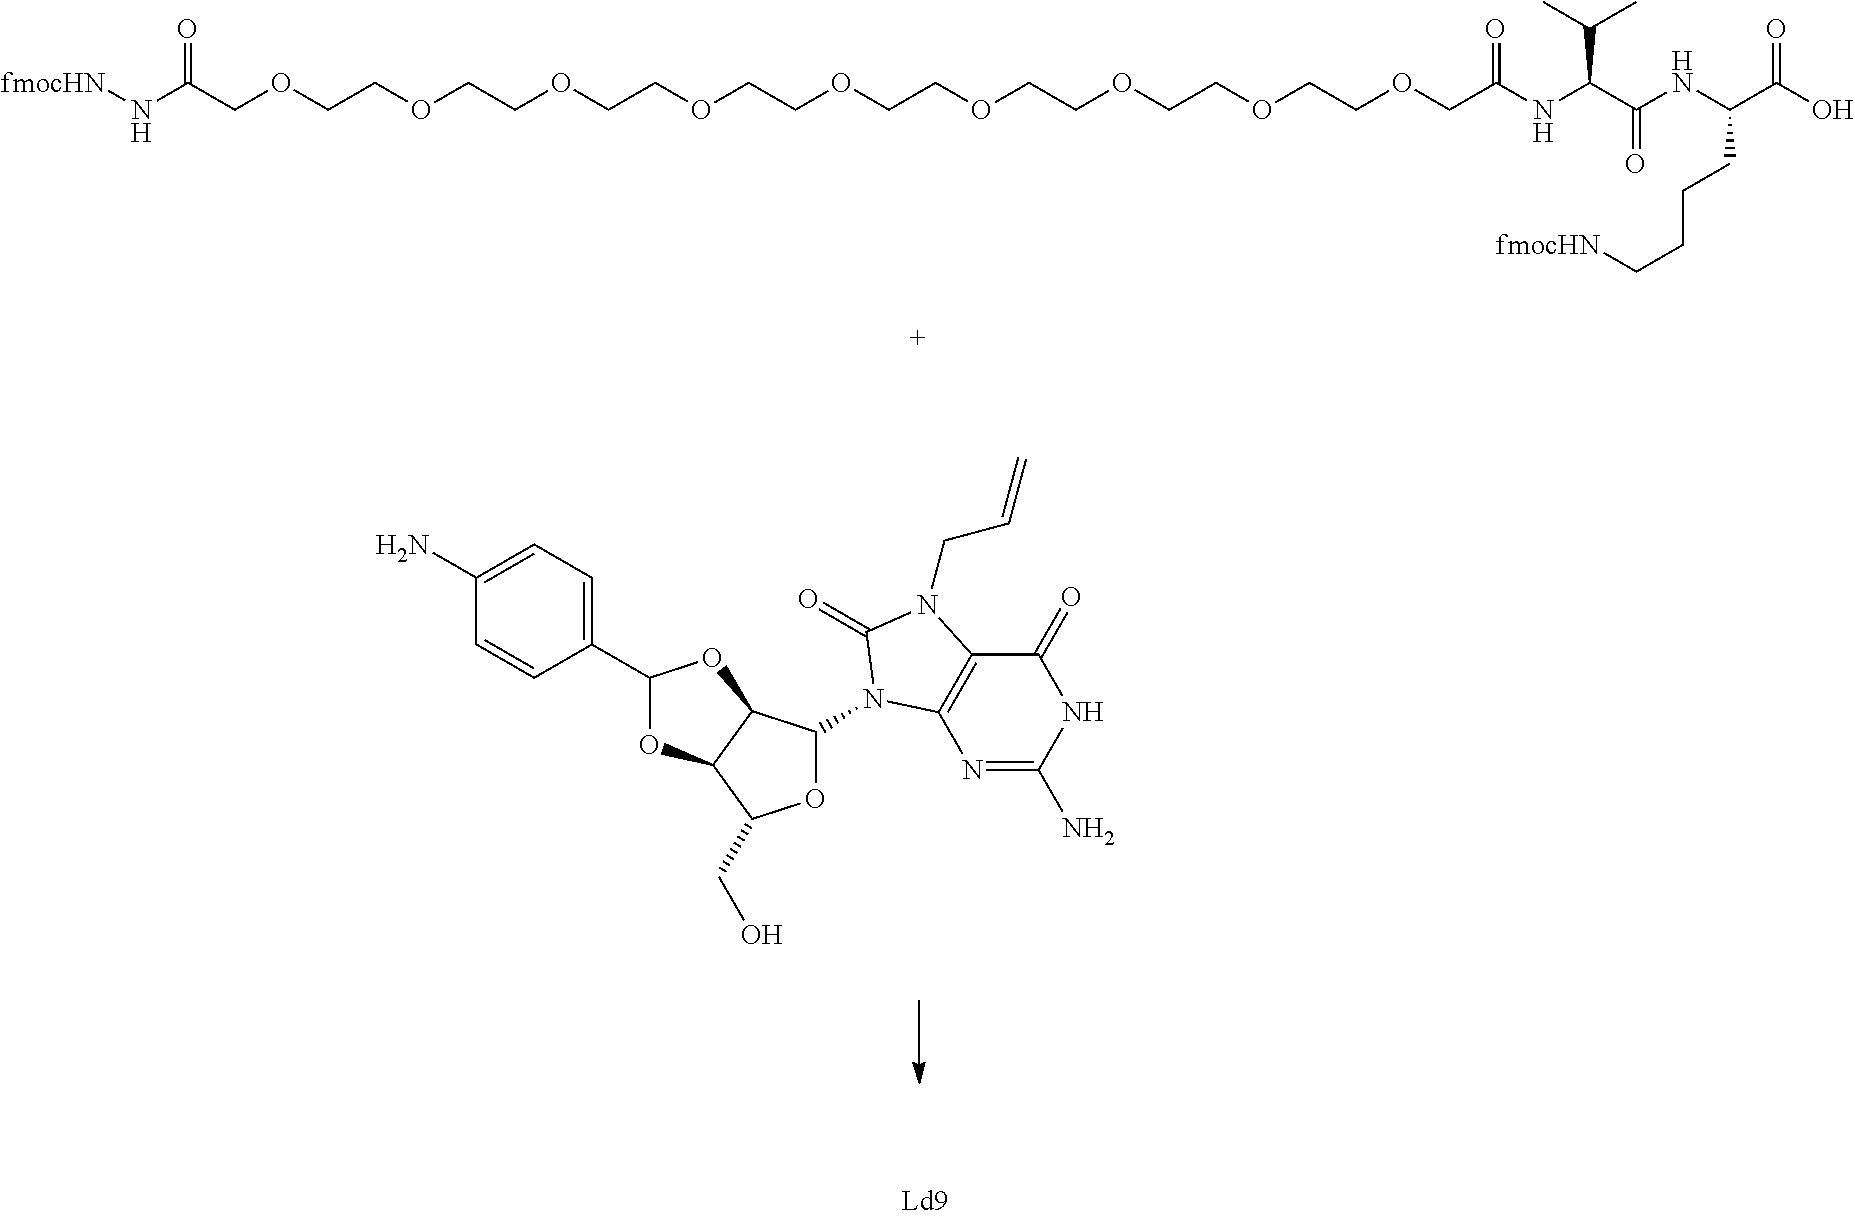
N1=C(N)NC(=O)C2=C1N(C1OC(CO)C3C1OC(C1=CC=C(N)C=C1)O3)C(=O)N2CC=C.[fmocHN]NC(=O)COCCOCCOCCOCCOCCOCCOCCOCCOCC(NC(C(=O)NC(CCCC[fmocHN])C(O)=O)C(C)C)=O
